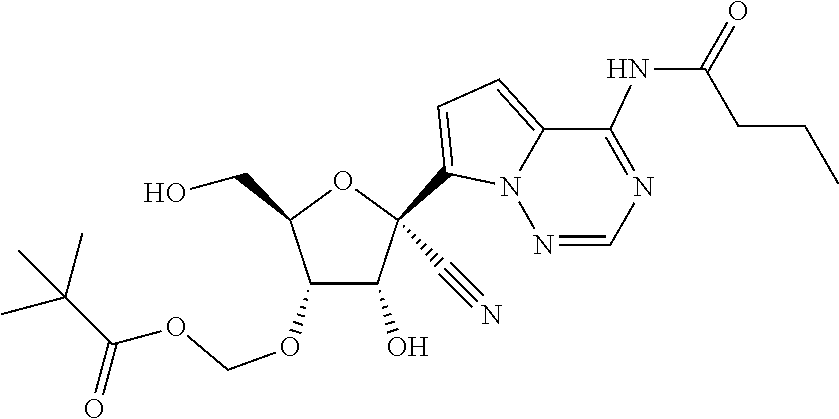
OCC1OC(C#N)(C2=CC=C3C(NC(=O)CCC)=NC=NN32)C(O)C1OCOC(C(C)(C)C)=O
